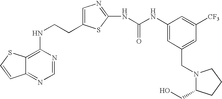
C(CNC1=C2C(=NC=N1)C=CS2)C1=CN=C(NC(=O)NC2=CC(CN3C(CO)CCC3)=CC([CF3])=C2)S1
